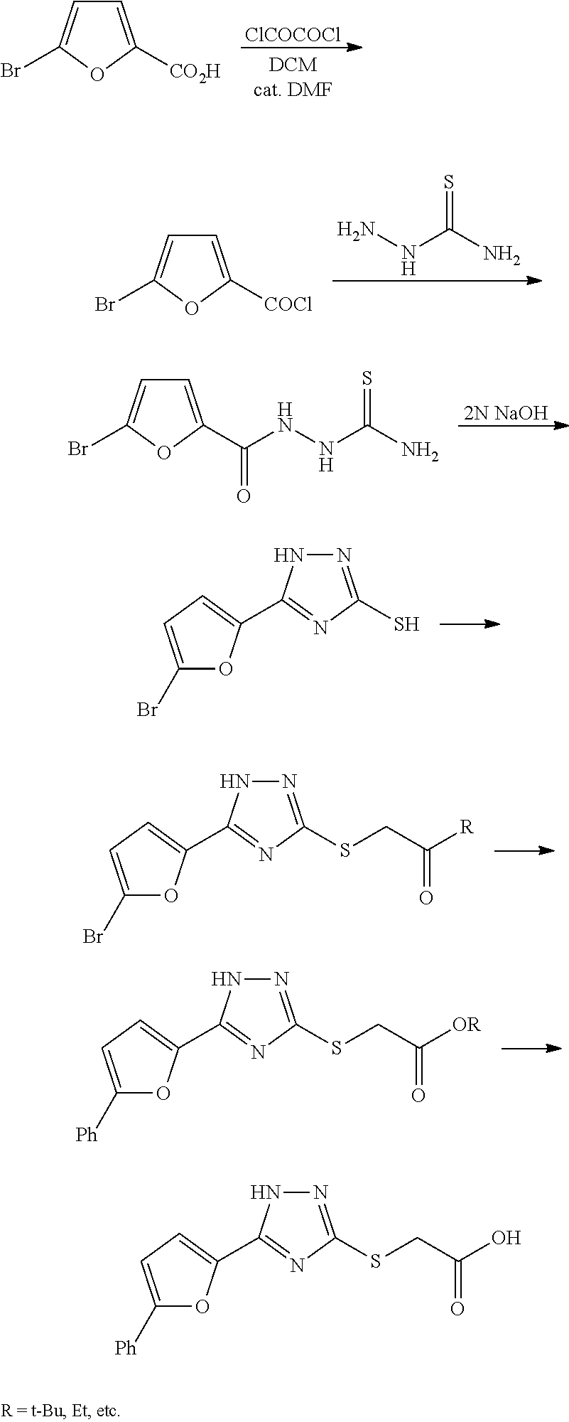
[ClCOCOCl].C1=C([CO2H])OC(Br)=C1.NNC(N)=S.C1=C([COCl])OC(Br)=C1.[2N NaOH].C1=C(C(NNC(N)=S)=O)OC(Br)=C1.C1(Br)=CC=C(C2=NC(S)=NN2)O1.C1(Br)=CC=C(C2=NC(SCC([R])=O)=NN2)O1.C1([Ph])=CC=C(C2=NC(SCC([OR])=O)=NN2)O1.C1([Ph])=CC=C(C2=NC(SCC(O)=O)=NN2)O1
